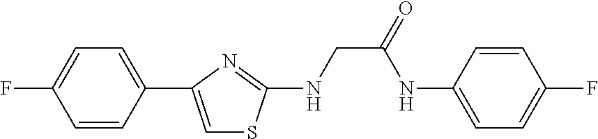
C1=CC(C2=CSC(NCC(=O)NC3=CC=C(F)C=C3)=N2)=CC=C1F
